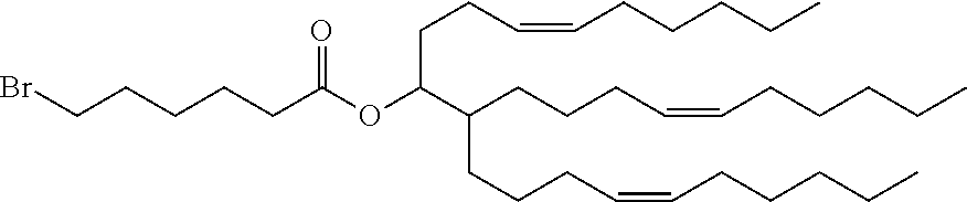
C(C(OC(=O)CCCCCBr)C(CCCC=CCCCCC)CCCC=CCCCCC)CC=CCCCCC
